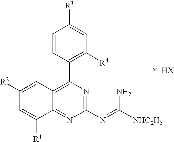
C1=C([R1])C2=NC(N=C([NHC2H5])N)=NC(C3=C([R4])C=C([R3])C=C3)=C2C=C1[R2]
